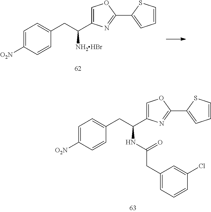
C1=C([O2N])C=CC(CC(C2=COC(C3=CC=CS3)=N2)[NH2HBr])=C1.C1=C([O2N])C=CC(CC(C2=COC(C3=CC=CS3)=N2)NC(CC2=CC=CC(Cl)=C2)=O)=C1
